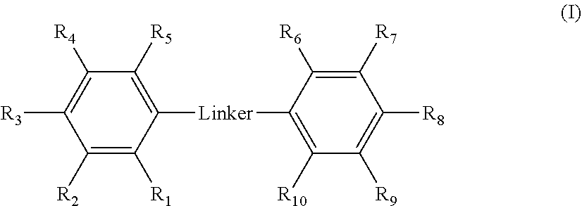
C1([R2])=C([R1])C([Linker]C2=C([R10])C([R9])=C([R8])C([R7])=C2[R6])=C([R5])C([R4])=C1[R3]
